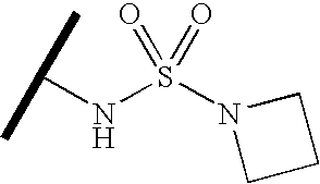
N(S(N1CCC1)(=O)=O)C(C)C
